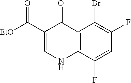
C12=C(C(F)=CC(F)=C1Br)NC=C(C([EtO])=O)C2=O
